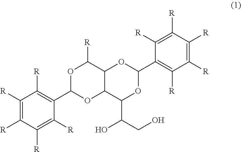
C1([R])=C([R])C([R])=C([R])C(C2OC3C(C([R])O2)OC(C2=C([R])C([R])=C([R])C([R])=C2[R])OC3C(CO)O)=C1[R]
